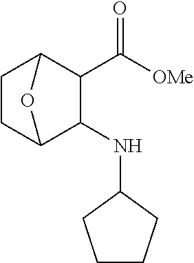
C([OMe])(=O)C1C2CCC(C1NC1CCCC1)O2
